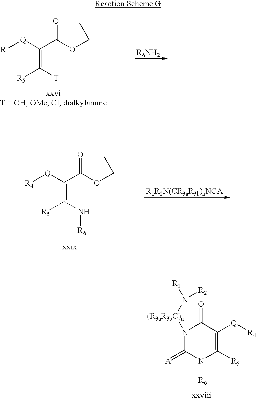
[R6NH2].C([T])([R5])=C(C(OCC)=O)[Q][R4].C(N[R6])([R5])=C(C(OCC)=O)[Q][R4].C1(=[A])N([R6])C([R5])=C([Q][R4])C(=O)N1[(R3aR3bC)n]N([R2])[R1]
